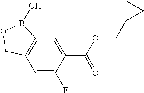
C12=C(C=C(F)C(C(OCC3CC3)=O)=C1)COB2O
